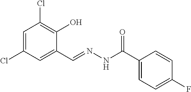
C1=C(Cl)C=C(C=NNC(C2=CC=C(F)C=C2)=O)C(O)=C1Cl
